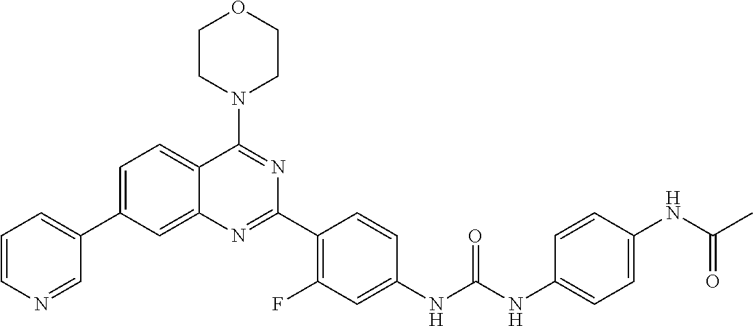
C1=C(C2=CC=CN=C2)C=C2C(=C1)C(N1CCOCC1)=NC(C1=C(F)C=C(NC(NC3=CC=C(NC(C)=O)C=C3)=O)C=C1)=N2
